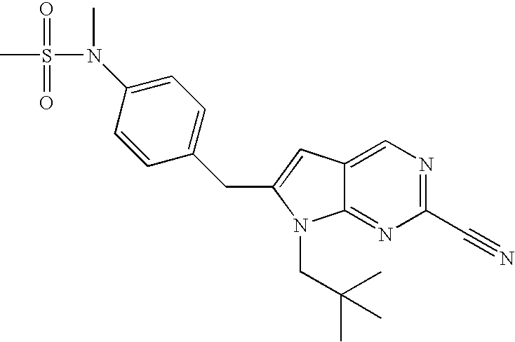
S(N(C1=CC=C(CC2=CC3=CN=C(C#N)N=C3N2CC(C)(C)C)C=C1)C)(=O)(=O)C
